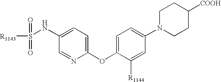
[R1143]S(NC1=CC=C(OC2=CC=C(N3CCC([COOH])CC3)C=C2[R1144])N=C1)(=O)=O
